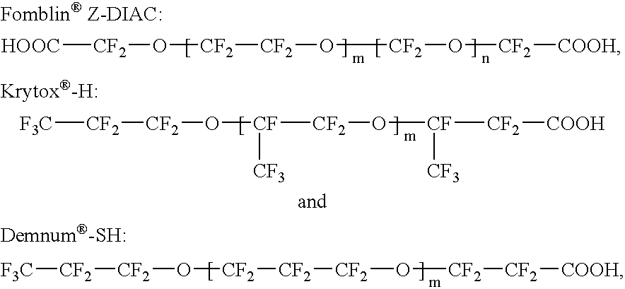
[CF2]([HOOC])O[CF2][CF2]O[CF2]O[CF2][COOH].[F3C][CF2][CF2]O[CF]([CF2]O[CF]([CF3])[CF2][COOH])[CF3].[F3C][CF2][CF2]O[CF2][CF2][CF2]O[CF2][CF2][COOH]
